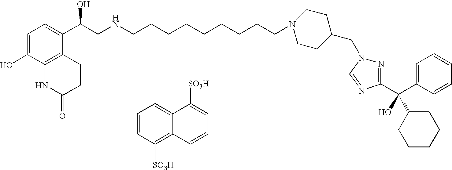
C1=C(O)C2=C(C(C(CNCCCCCCCCCN3CCC(CN4N=C(C(C5=CC=CC=C5)(O)C5CCCCC5)N=C4)CC3)O)=C1)C=CC(=O)N2.C1=CC([SO3H])=C2C(=C1)C([SO3H])=CC=C2
